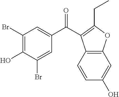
C1(Br)=C(O)C(Br)=CC(C(=O)C2=C(CC)OC3=C2C=CC(O)=C3)=C1
